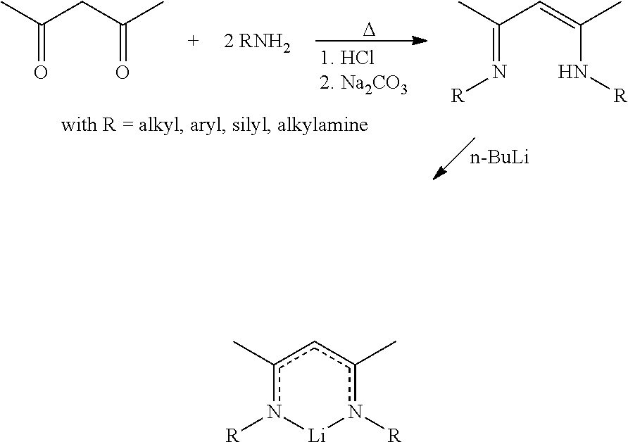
CC(CC(C)=O)=O.[D].CC(C=C(C)N[R])=N[R].[n-BuLi].Cc1cc(C)n([R])[Li]n1[R]
